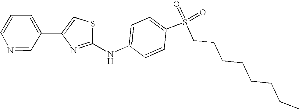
C1=C(NC2=NC(C3=CC=CN=C3)=CS2)C=CC(S(=O)(=O)CCCCCCCC)=C1
